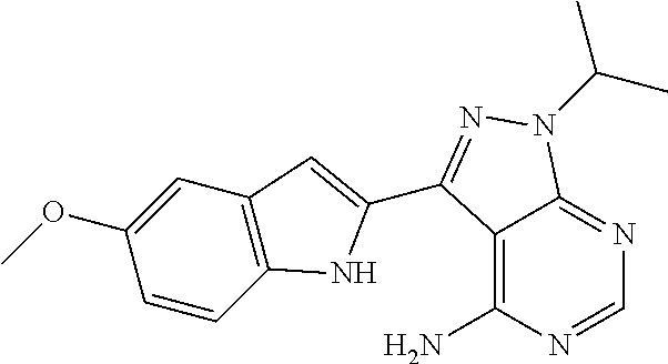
C12=C(N)N=CN=C1N(C(C)C)N=C2C1=CC2=C(C=CC(OC)=C2)N1
